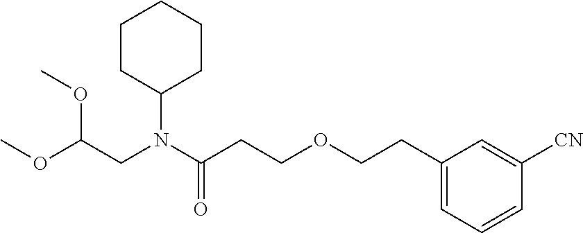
C(CCOCCC1=CC=CC([CN])=C1)(=O)N(CC(OC)OC)C1CCCCC1
